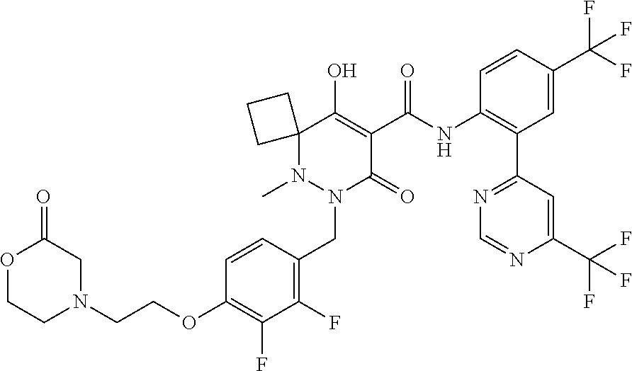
C12(N(C)N(CC3=C(F)C(F)=C(OCCN4CC(=O)OCC4)C=C3)C(=O)C(C(NC3=C(C4=NC=NC(C(F)(F)F)=C4)C=C(C(F)(F)F)C=C3)=O)=C1O)CCC2
